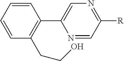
C1=CC=CC(CCO)=C1C1=CN=C([R])C=N1
